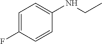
C1=C(F)C=CC(NCC)=C1
